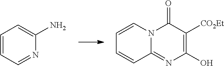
C1=CC=NC(N)=C1.C1=CN2C(=NC(O)=C([CO2Et])C2=O)C=C1
